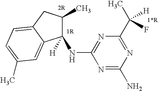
C1([H])(NC2=NC(C(C)([H])F)=NC(N)=N2)C(C)CC2=CC=C(C)C=C12
